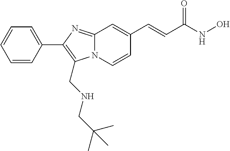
N12C(=NC(C3=CC=CC=C3)=C1CNCC(C)(C)C)C=C(C=CC(NO)=O)C=C2
